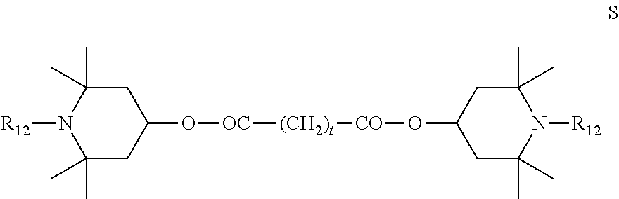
C1(C)(C)CC(O[OC][(CH2)t][CO]OC2CC(C)(C)N([R12])C(C)(C)C2)CC(C)(C)N1[R12]
